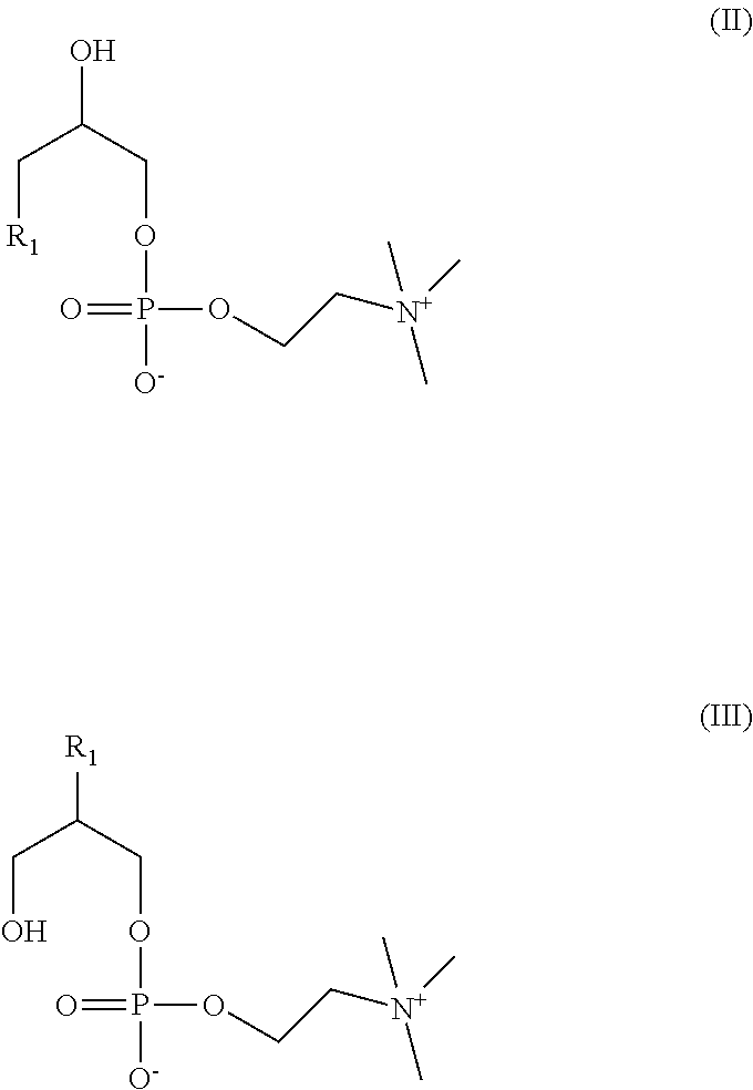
OC(COP(=O)(OCC[N+](C)(C)C)[O-])C[R1].[R1]C(COP(=O)(OCC[N+](C)(C)C)[O-])CO
